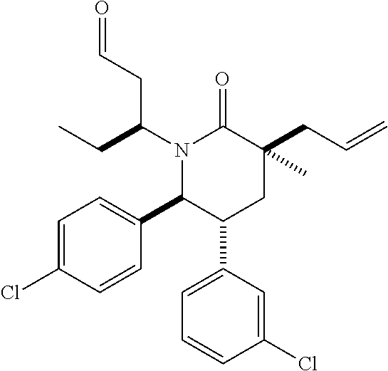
N1(C(CC)CC=O)C(C2=CC=C(Cl)C=C2)C(C2=CC=CC(Cl)=C2)CC(CC=C)(C)C1=O
